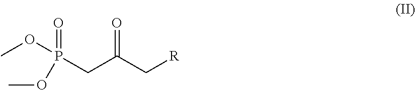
P(CC(C[R])=O)(OC)(=O)OC
